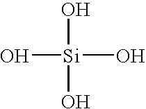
[Si](O)(O)(O)O
